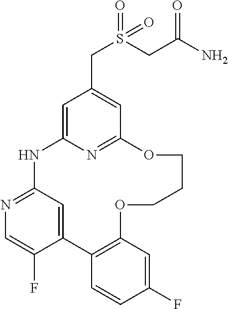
C1=C2N=C(C=C1CS(=O)(=O)CC(N)=O)OCCCOC1=C(C3=CC(=NC=C3F)N2)C=CC(F)=C1
